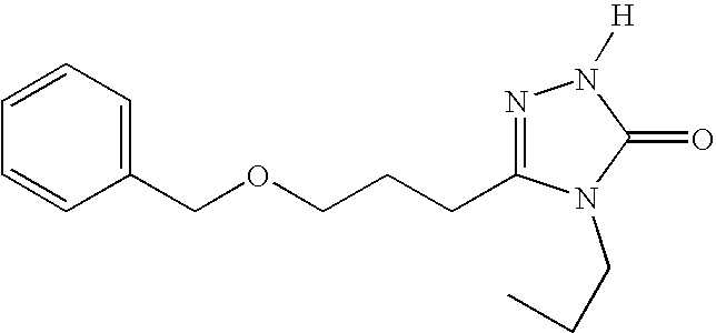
C1=CC=CC(COCCCC2=NN([H])C(=O)N2CCC)=C1
